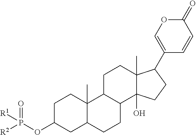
C1C(OP([R2])(=O)[R1])CC2C(C)(C1)C1C(CC2)C2(O)C(C)(CC1)C(C1=COC(=O)C=C1)CC2
